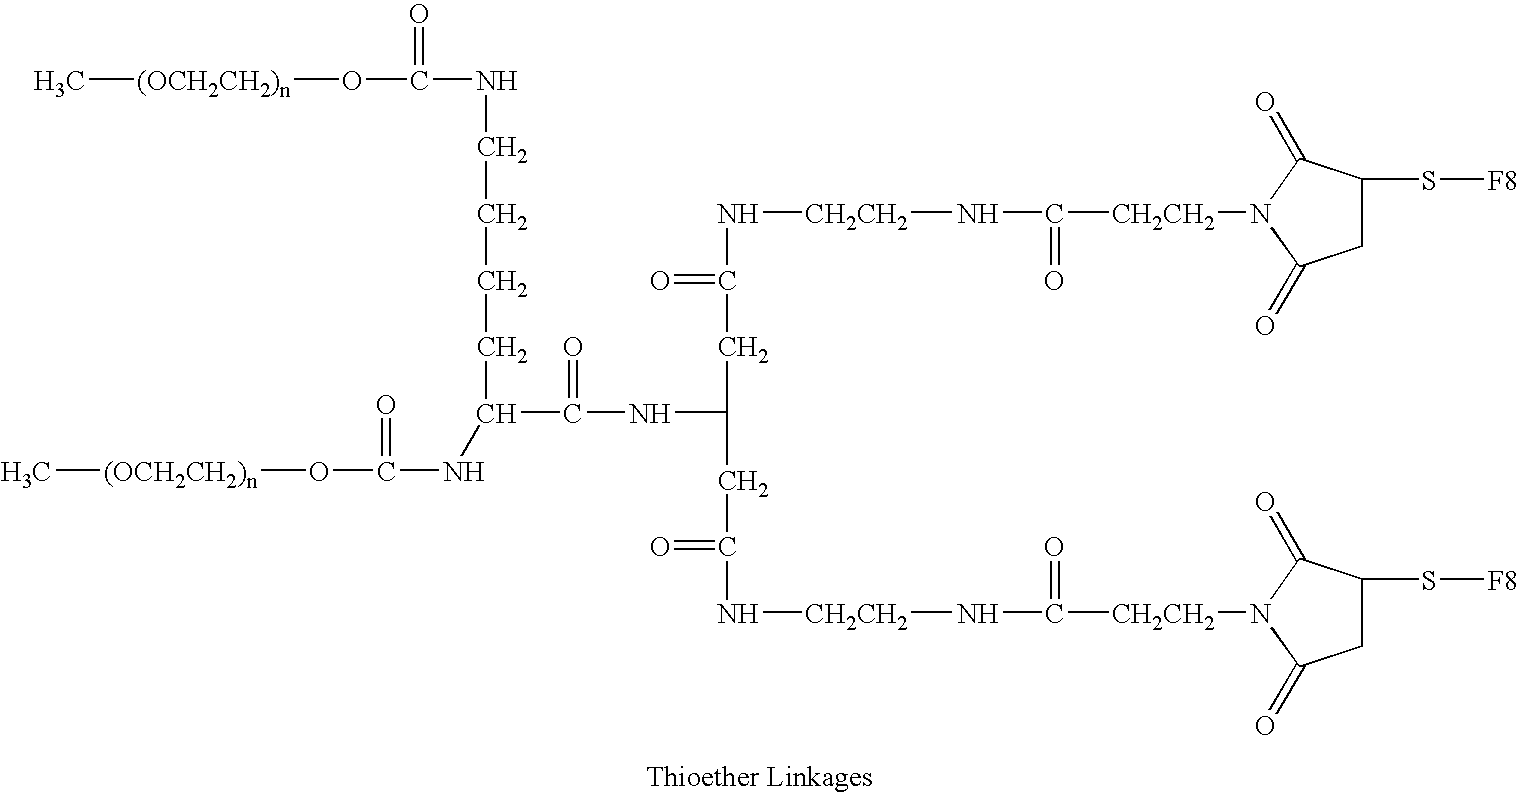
N(C([CH2CH2]N1C(=O)CC(S[F8])C1=O)=O)[CH2CH2]NC(CC(CC(=O)N[CH2CH2]NC([CH2CH2]N1C(=O)C(S[F8])CC1=O)=O)NC(C(CCCCNC(O[(OCH2CH2)n]C)=O)NC(O[(OCH2CH2)n]C)=O)=O)=O
